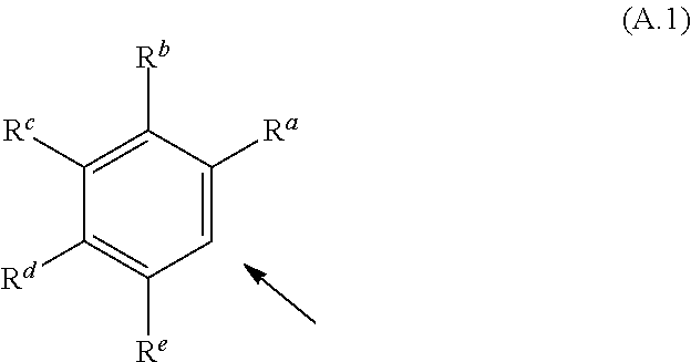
C1=C([Ra])C([Rb])=C([Rc])C([Rd])=C1[Re]
